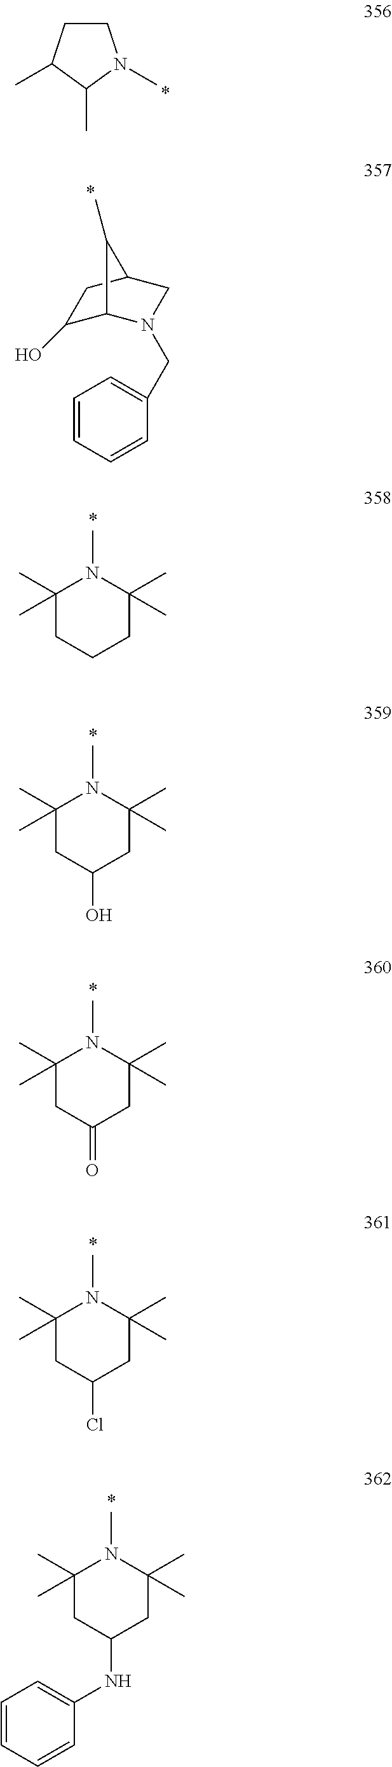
C1CC(C)C(C)N1C.C1(O)C2N(CC3=CC=CC=C3)CC(C1)C2C.C1(C)(C)CCCC(C)(C)N1C.C1(C)(C)CC(O)CC(C)(C)N1C.C1(C)(C)CC(=O)CC(C)(C)N1C.C1(C)(C)CC(Cl)CC(C)(C)N1C.C1(C)(C)CC(NC2=CC=CC=C2)CC(C)(C)N1C
